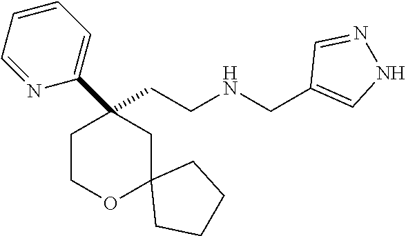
C(CNCC1=CNN=C1)C1(C2=CC=CC=N2)CCOC2(C1)CCCC2
